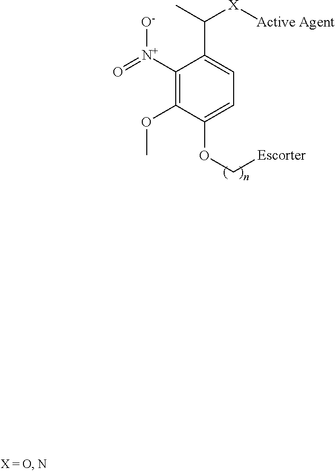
C1([N+]([O-])=O)=C(OC)C(OC[Escorter])=CC=C1C([X][Active Agent])C
